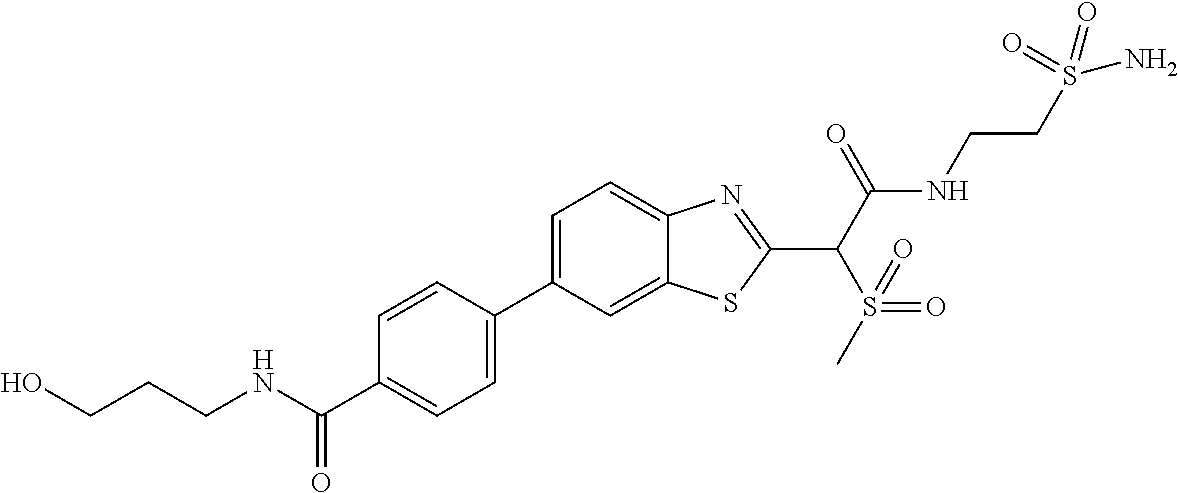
C1=C(C2=CC=C(C(NCCCO)=O)C=C2)C=C2C(=C1)N=C(C(C(NCCS(N)(=O)=O)=O)S(=O)(=O)C)S2
